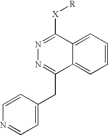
C1=CN=CC=C1CC1=NN=C([X][R])C2=CC=CC=C12
